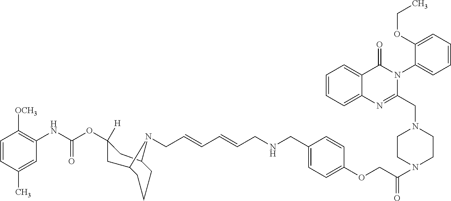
C1=CC(C)=CC(NC(OC2([H])CC3CCCC(C2)N3CC=CC=CCNCC2=CC=C(OCC(=O)N3CCN(CC4=NC5=CC=CC=C5C(=O)N4C4=CC=CC=C4OCC)CC3)C=C2)=O)=C1[OCH3]
